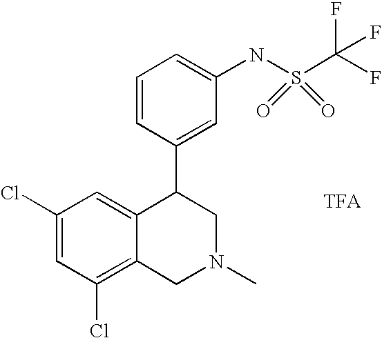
C1(Cl)=C2C(=CC(Cl)=C1)C(C1=CC(NS(C(F)(F)F)(=O)=O)=CC=C1)CN(C)C2
